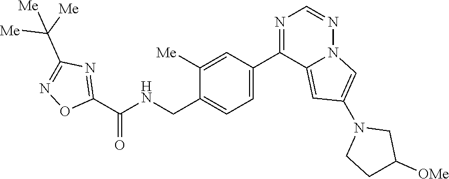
C1([Me])=CC(C2=NC=NN3C2=CC(N2CCC([OMe])C2)=C3)=CC=C1CNC(C1=NC(C([Me])([Me])[Me])=NO1)=O
